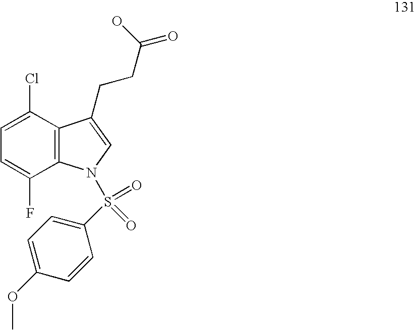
C1=C(Cl)C2=C(C(F)=C1)N(S(C1=CC=C(OC)C=C1)(=O)=O)C=C2CCC(O)=O
